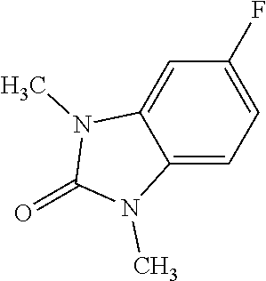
C1=C(F)C=C2C(=C1)N(C)C(=O)N2C
